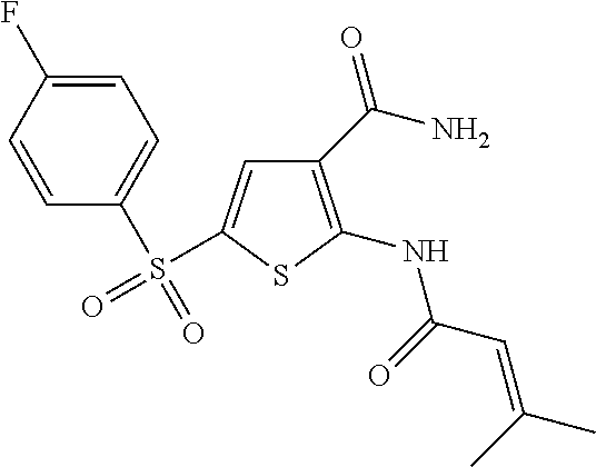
C1(C(N)=O)=C(NC(C=C(C)C)=O)SC(S(=O)(C2=CC=C(F)C=C2)=O)=C1
